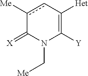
c1([Me])cC([Het])=C([Y])N(C[Me])C1=[X]
